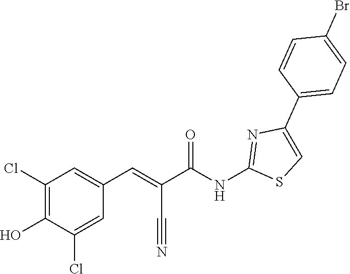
C1=CC(C2=CSC(NC(C(=CC3=CC(Cl)=C(O)C(Cl)=C3)C#N)=O)=N2)=CC=C1Br
